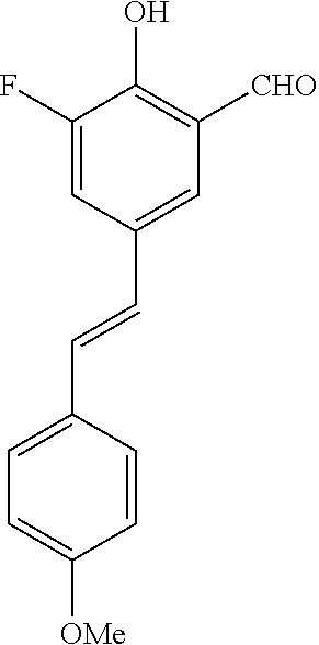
C1(F)=CC(C=CC2=CC=C([OMe])C=C2)=CC([CHO])=C1O
